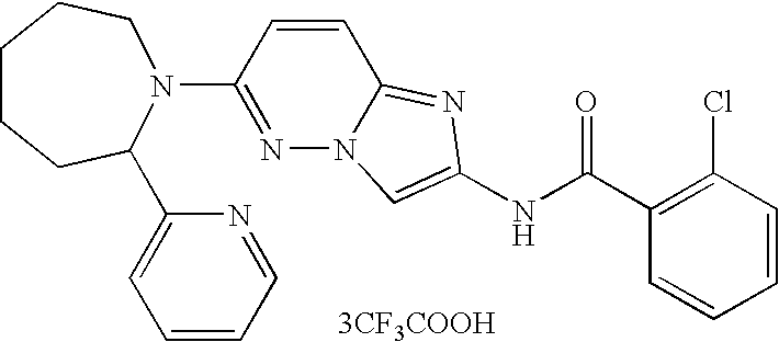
[3CF3COOH].C1=CC=CC(Cl)=C1C(NC1=CN2N=C(N3CCCCCC3C3=CC=CC=N3)C=CC2=N1)=O
